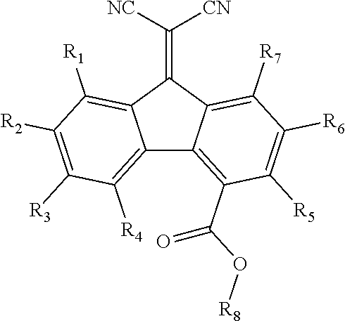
C12=C([R4])C([R3])=C([R2])C([R1])=C1C(=C([NC])[CN])C1=C([R7])C([R6])=C([R5])C(C(O[R8])=O)=C21
